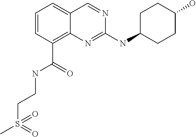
C1=CC=C2C(=C1C(=O)NCCS(C)(=O)=O)N=C(NC1CCC(O)CC1)N=C2
